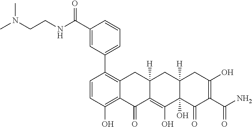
C1=CC(O)=C2C(=C1C1=CC=CC(C(NCCN(C)C)=O)=C1)CC1([H])C(=C(O)C3(O)C([H])(C1)CC(O)=C(C(N)=O)C3=O)C2=O
